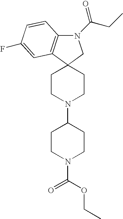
N1(C(CC)=O)C2=C(C3(C1)CCN(C1CCN(C(=O)OCC)CC1)CC3)C=C(F)C=C2
